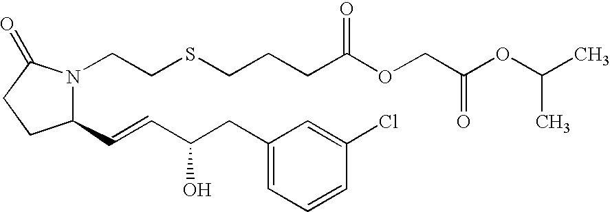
C1(C=CC(CC2=CC=CC(Cl)=C2)O)N(CCSCCCC(OCC(OC(C)C)=O)=O)C(=O)CC1
